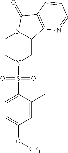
C1CN(S(C2=CC=C(O[CF3])C=C2C)(=O)=O)CC2N1C(=O)C1=C2N=CC=C1
